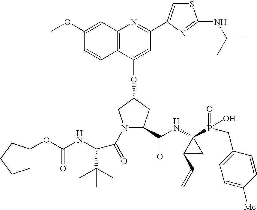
C12=C(C(OC3CN(C(=O)C(C(C)(C)C)NC(OC4CCCC4)=O)C(C(NC4(P(=O)(O)CC5=CC=C([Me])C=C5)C(C=C)C4)=O)C3)=CC(C3=CSC(NC(C)C)=N3)=N1)C=CC(OC)=C2
